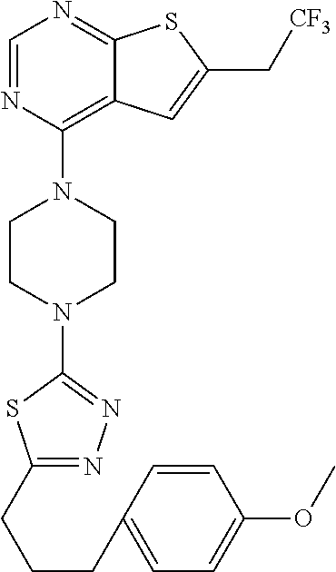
C1=NC(N2CCN(C3=NN=C(CCCC4=CC=C(OC)C=C4)S3)CC2)=C2C(=N1)SC(C[CF3])=C2
